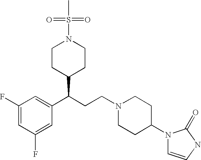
C1(F)=CC(F)=CC(C(CCN2CCC(N3C=CNC3=O)CC2)C2CCN(S(C)(=O)=O)CC2)=C1
